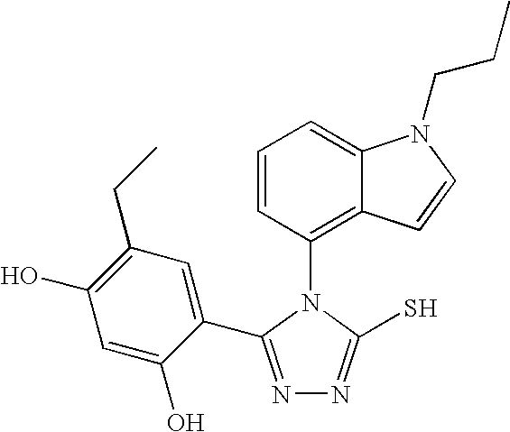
N1=C(C2=CC(CC)=C(O)C=C2O)N(C2=C3C(=CC=C2)N(CCC)C=C3)C(S)=N1
